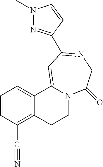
C1=CC(C#N)=C2C(=C1)C1=CC(C3=NN(C)C=C3)=NCC(=O)N1CC2
